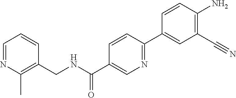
C1=NC(C)=C(CNC(C2=CN=C(C3=CC(C#N)=C(N)C=C3)C=C2)=O)C=C1
